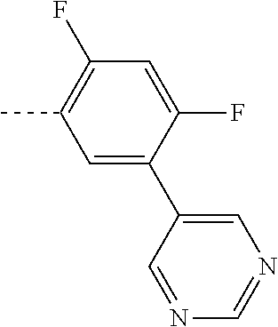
C1=C(C2=CN=CN=C2)C(F)=CC(F)=C1C
